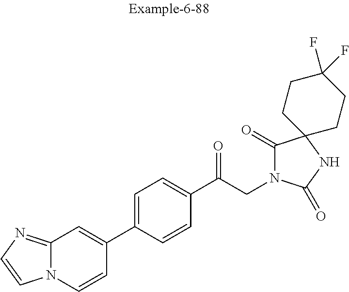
C12=NC=CN1C=CC(C1=CC=C(C(CN3C(=O)C4(NC3=O)CCC(F)(F)CC4)=O)C=C1)=C2
